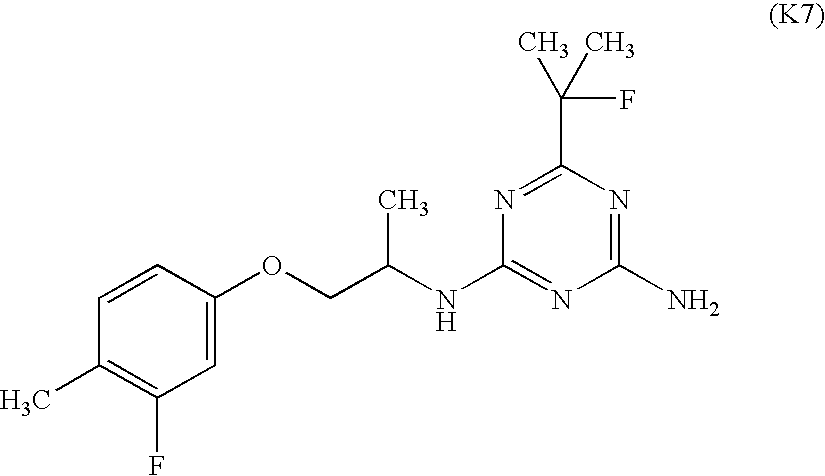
C1=CC(OCC(C)NC2=NC(N)=NC(C(C)(F)C)=N2)=CC(F)=C1C
